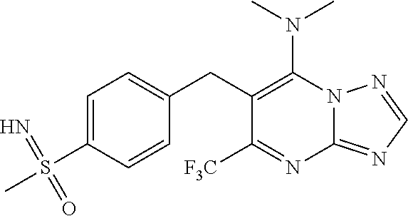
N(C1=C(CC2=CC=C(S(C)(=N)=O)C=C2)C([F3C])=NC2=NC=NN12)(C)C
